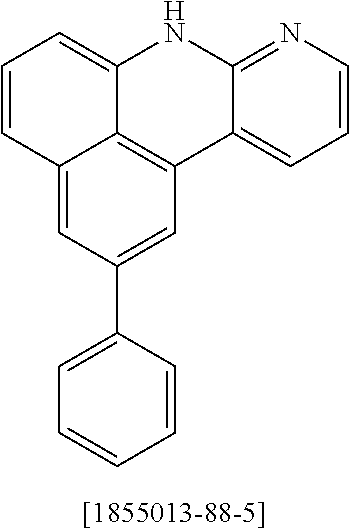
C1=CC2=CC(C3=CC=CC=C3)=CC3=C2C(=C1)NC1=NC=CC=C31
